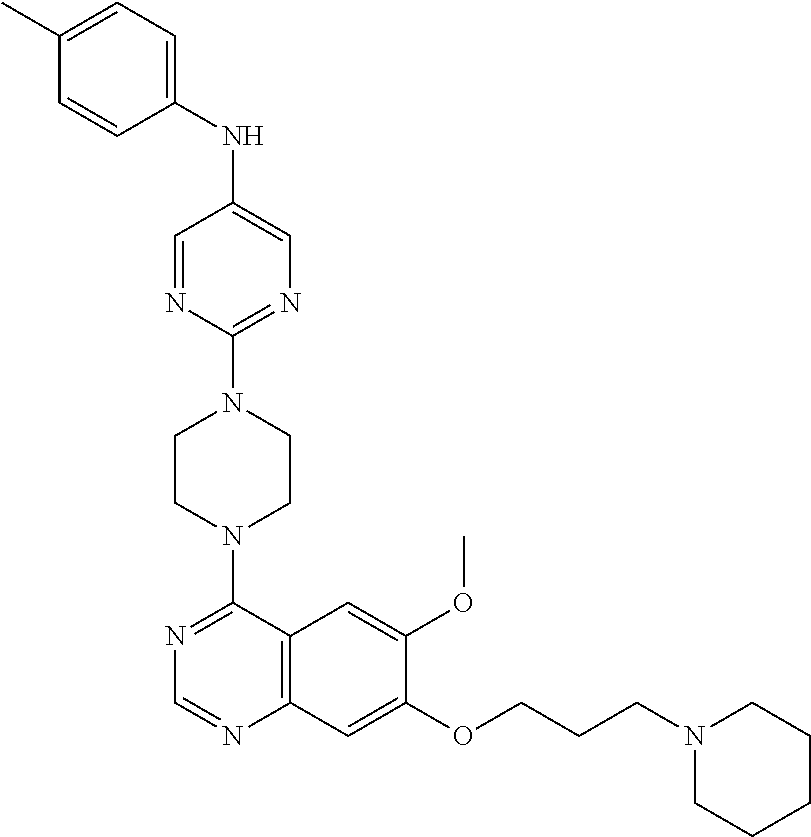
C12=C(C(N3CCN(C4=NC=C(NC5=CC=C(C)C=C5)C=N4)CC3)=NC=N1)C=C(OC)C(OCCCN1CCCCC1)=C2
